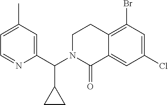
C1=C(C)C=C(C(N2C(=O)C3=CC(Cl)=CC(Br)=C3CC2)C2CC2)N=C1
